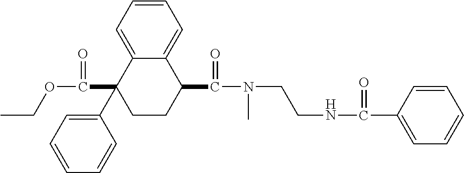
C1=C2C(=CC=C1)C(C(=O)N(CCNC(=O)C1=CC=CC=C1)C)CCC2(C1=CC=CC=C1)C(=O)OCC
